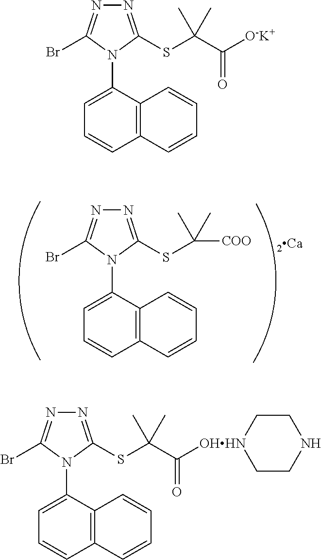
N1=C(SC(C)(C)[COO])N(C2=CC=CC3=C2C=CC=C3)C(Br)=N1.N1=C(SC(C([O-K+])=O)(C)C)N(C2=CC=CC3=C2C=CC=C3)C(Br)=N1.N1=C(SC(C([OHHN]2CCNCC2)=O)(C)C)N(C2=CC=CC3=C2C=CC=C3)C(Br)=N1
